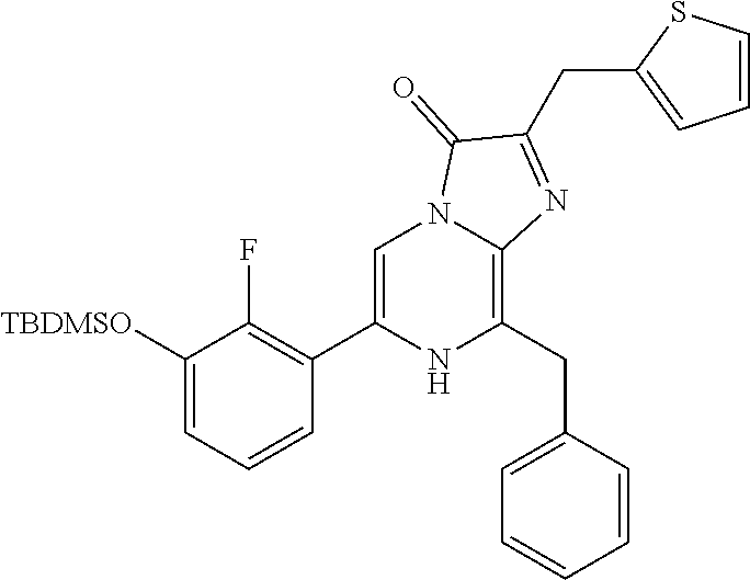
C1([TBDMSO])=CC=CC(C2=CN3C(=C(CC4=CC=CC=C4)N2)N=C(CC2=CC=CS2)C3=O)=C1F
